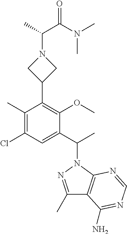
C1(C)=C(Cl)C=C(C(C)N2N=C(C)C3=C2N=CN=C3N)C(OC)=C1C1CN(C(C)C(N(C)C)=O)C1
